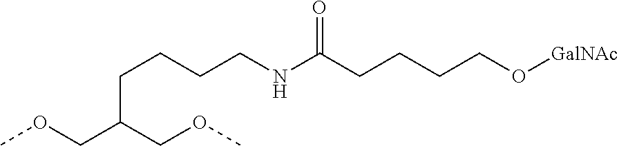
COCC(COC)CCCCNC(CCCCO[GalNAc])=O
